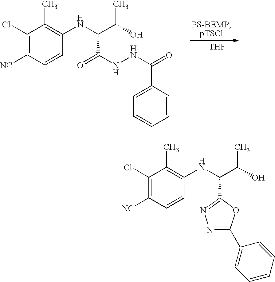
[THF].C1(Cl)=C([NC])C=CC(NC(C(C)O)C(NNC(=O)C2=CC=CC=C2)=O)=C1C.C1(Cl)=C([NC])C=CC(NC(C(C)O)C2=NN=C(C3=CC=CC=C3)O2)=C1C
